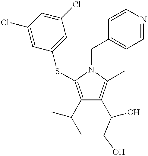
C1(C(C)C)=C(SC2=CC(Cl)=CC(Cl)=C2)N(CC2=CC=NC=C2)C(C)=C1C(O)CO
